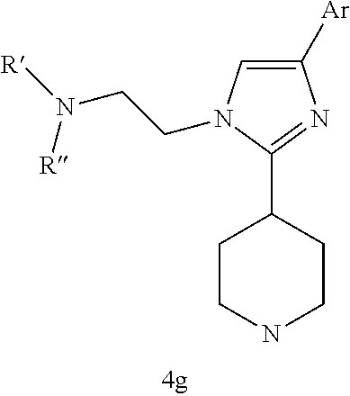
C1=C([Ar])N=C(C2CCNCC2)N1CCN([R])[R]
